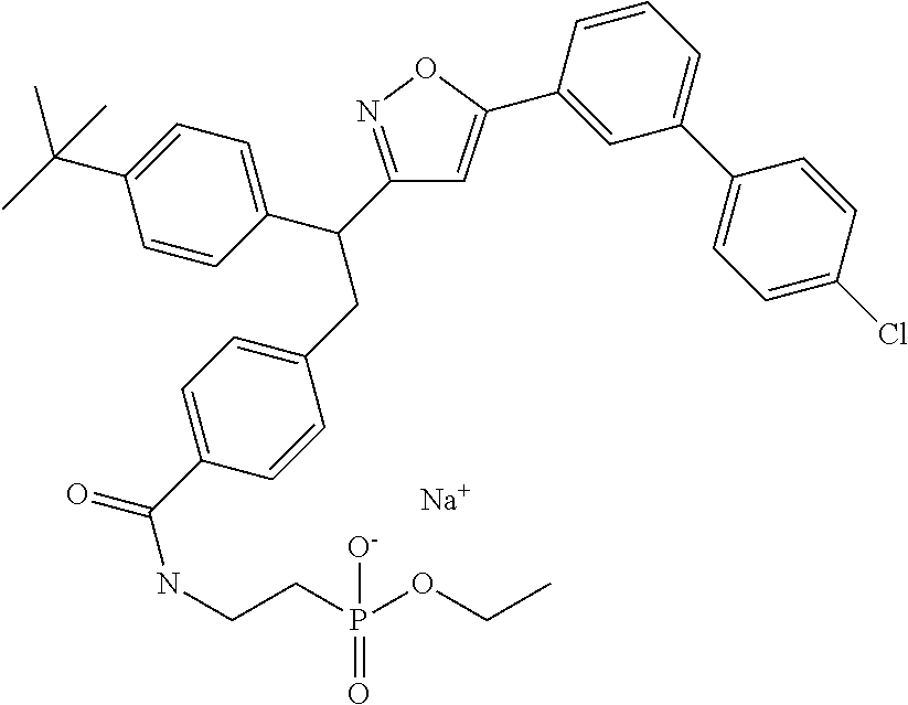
C1=C(C(=O)NCCP(OCC)(=O)[O-])C=CC(CC(C2=NOC(C3=CC(C4=CC=C(Cl)C=C4)=CC=C3)=C2)C2=CC=C(C(C)(C)C)C=C2)=C1.[Na]
